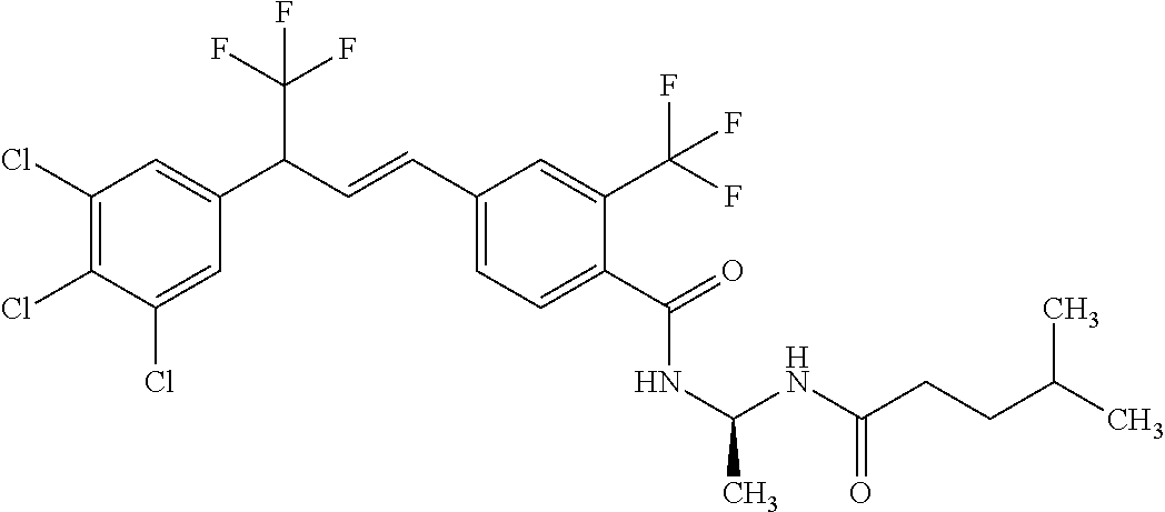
C1(Cl)=C(Cl)C(Cl)=CC(C(C=CC2=CC=C(C(=O)NC(C)NC(CCC(C)C)=O)C(C(F)(F)F)=C2)C(F)(F)F)=C1
